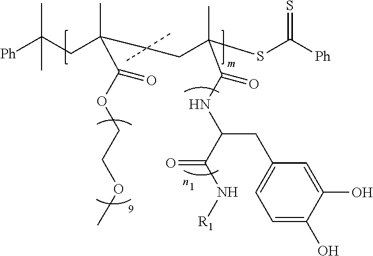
C1=C(O)C(O)=CC(CC(NC(C(SC([Ph])=S)(C)CC(C(CC([Ph])(C)C)(C)C(OCCOC)=O)(C)C)=O)C(N[R1])=O)=C1
